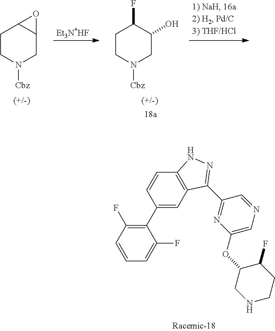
C1CN([Cbz])CC2C1O2.C1CN([Cbz])CC(O)C1F.C1(C2=CC3=C(C=C2)NN=C3C2=NC(OC3CNCCC3F)=CN=C2)=C(F)C=CC=C1F
